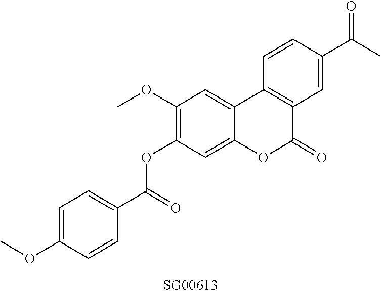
O(C1=C(OC)C=C2C(=C1)OC(=O)C1=C2C=CC(C(C)=O)=C1)C(C1=CC=C(OC)C=C1)=O
